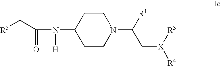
[R5]CC(N(C1CCN(C([R1])C[X]([R4])[R3])CC1)[H])=O
